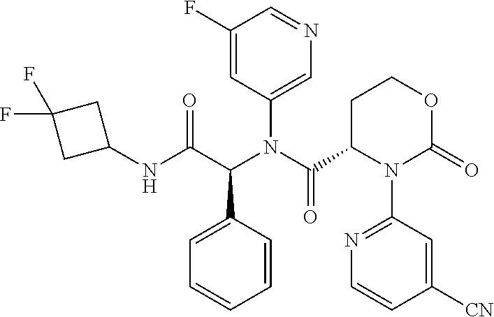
N1=CC(F)=CC(N(C(=O)C2N(C3=NC=CC([CN])=C3)C(=O)OCC2)C(C(NC2CC(F)(F)C2)=O)C2=CC=CC=C2)=C1
